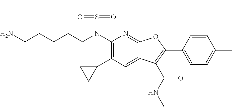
N(C1=C(C2CC2)C=C2C(=N1)OC(C1=CC=C(C)C=C1)=C2C(NC)=O)(S(C)(=O)=O)CCCCCN
